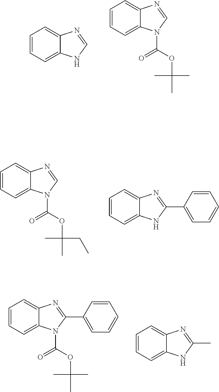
C1=CC=C2C(=C1)N=CN2.C1=CC=C2C(=C1)N=CN2C(=O)OC(C)(C)C.C1=CC=C2C(=C1)N=CN2C(=O)OC(C)(CC)C.C1=CC=C2C(=C1)N=C(C1=CC=CC=C1)N2.C1=CC=C2C(=C1)N=C(C1=CC=CC=C1)N2C(=O)OC(C)(C)C.C1=CC=C2C(=C1)N=C(C)N2
